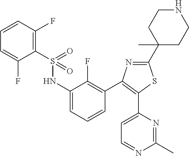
C1=C(F)C(S(=O)(NC2=CC=CC(C3=C(C4=CC=NC(C)=N4)SC(C4(C)CCNCC4)=N3)=C2F)=O)=C(F)C=C1
